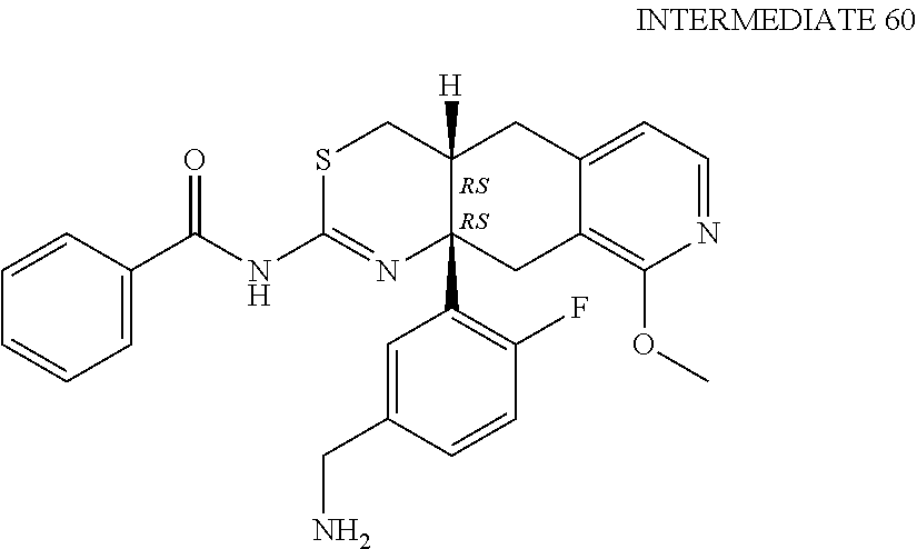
S1C(NC(C2=CC=CC=C2)=O)=NC2(C3=C(F)C=CC(CN)=C3)C([H])(C1)CC1=CC=NC(OC)=C1C2
